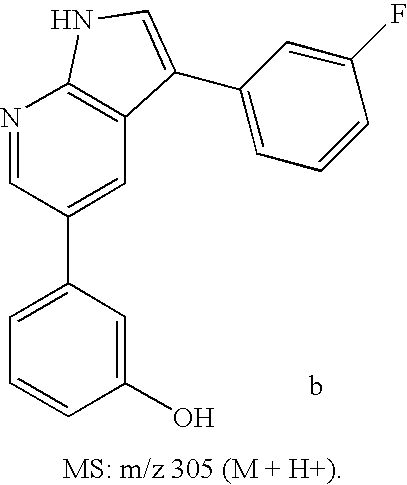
C1=C(C2=CC3=C(N=C2)NC=C3C2=CC=CC(F)=C2)C=C(O)C=C1
